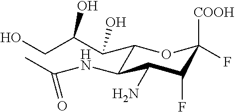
C1(C(C(O)CO)O)C(NC(C)=O)C(N)C(F)C([COOH])(F)O1
